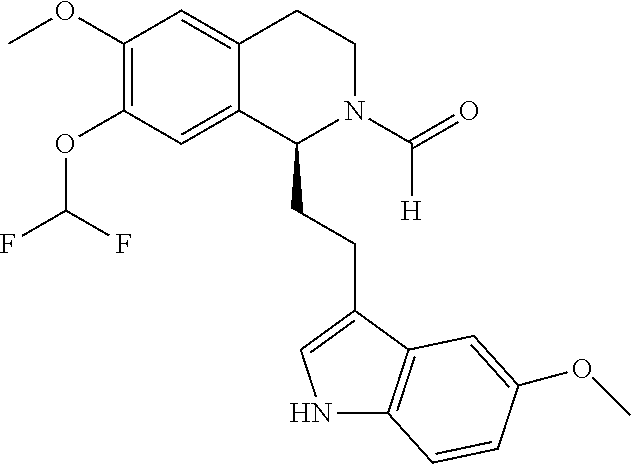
C(OC1=C(OC)C=C2C(=C1)C(CCC1=CNC3=C1C=C(OC)C=C3)N(C(=O)[H])CC2)(F)F
